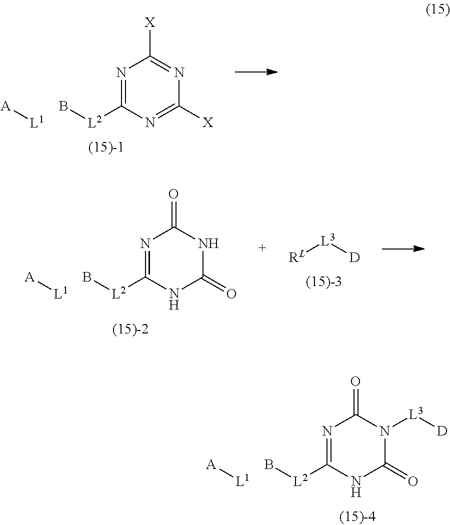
[L1][A].N1=C([L2]B)NC(=O)N([L3][D])C1=O.N1=C([L2]B)N=C([X])N=C1[X].[L1][A].N1=C([L2]B)NC(=O)NC1=O.[L1][A].[RL][L3][D]
